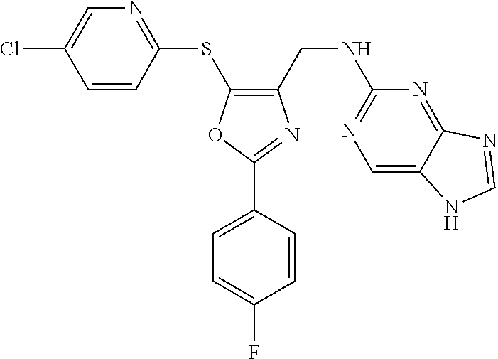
C1(CNC2=NC=C3C(=N2)N=CN3)=C(SC2=NC=C(Cl)C=C2)OC(C2=CC=C(F)C=C2)=N1
